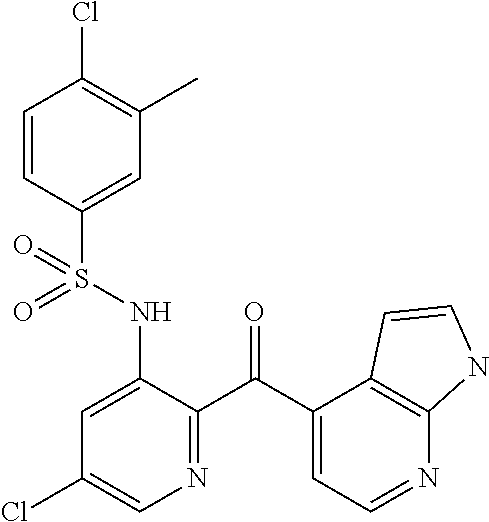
C1=CC(S(NC2=CC(Cl)=CN=C2C(C2=CC=NC3=C2C=CN3)=O)(=O)=O)=CC(C)=C1Cl
